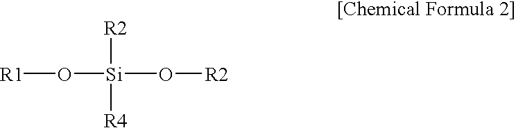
[R2][Si]([R4])(O[R2])O[R1]
